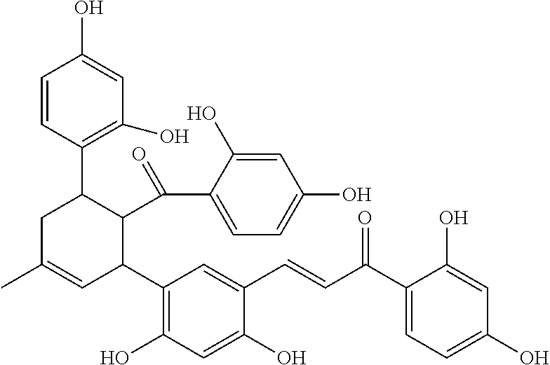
C1=C(C(C2C(C3=C(O)C=C(O)C(C=CC(=O)C4=CC=C(O)C=C4O)=C3)C=C(C)CC2C2=C(O)C=C(O)C=C2)=O)C(O)=CC(O)=C1
